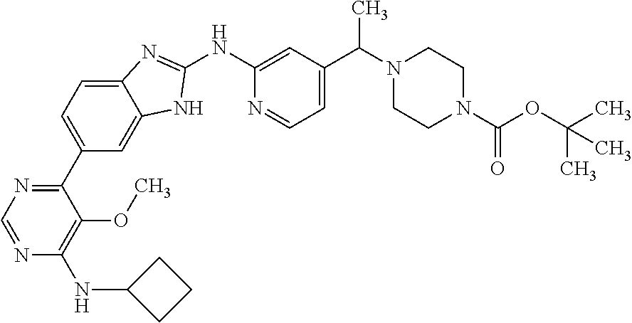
C12=CC=C(C3=NC=NC(NC4CCC4)=C3OC)C=C1NC(NC1=CC(C(N3CCN(C(OC(C)(C)C)=O)CC3)C)=CC=N1)=N2
